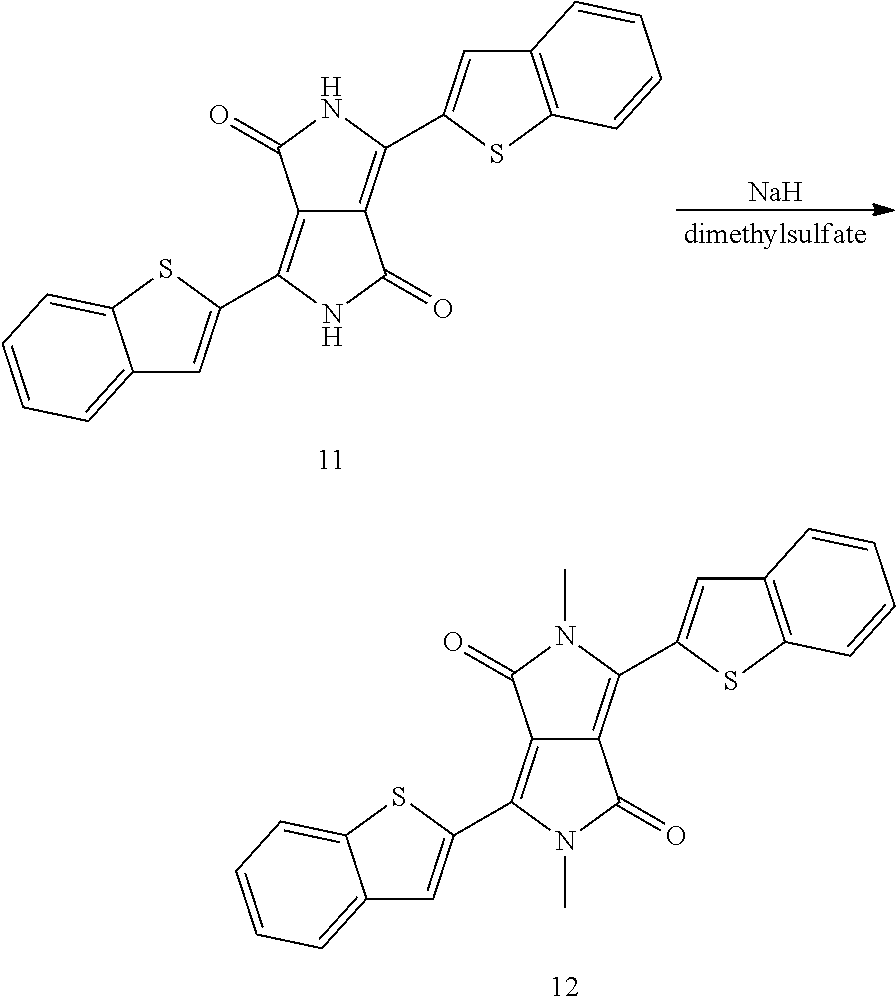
C12=C(C3=CC4=CC=CC=C4S3)NC(=O)C1=C(C1=CC3=C(S1)C=CC=C3)NC2=O.[Na].C12=C(C3=CC4=CC=CC=C4S3)N(C)C(=O)C1=C(C1=CC3=C(S1)C=CC=C3)N(C)C2=O
